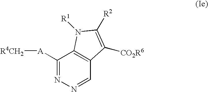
C1([A][R4CH2])=NN=CC2=C1N([R1])C([R2])=C2[CO2R6]
